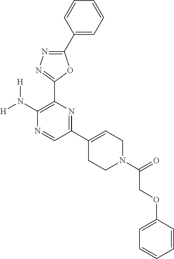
[H]N(C1=C(C2=NN=C(C3=CC=CC=C3)O2)N=C(C2=CCN(C(=O)COC3=CC=CC=C3)CC2)C=N1)[H]
